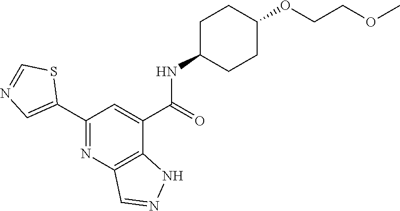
C(COC1CCC(NC(C2=CC(C3=CN=CS3)=NC3=C2NN=C3)=O)CC1)OC
